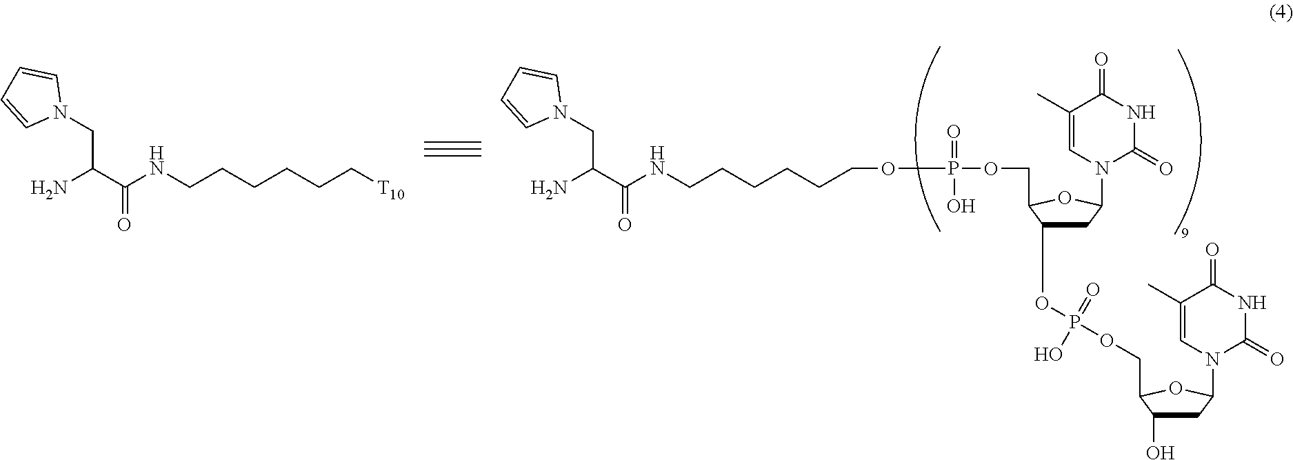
NC(C(NCCCCCCOP(OCC1C(OP(OCC2C(O)CC(N3C(=O)NC(=O)C(C)=C3)O2)(=O)O)CC(N2C(=O)NC(=O)C(C)=C2)O1)(=O)O)=O)CN1C=CC=C1.NC(C(NCCCCCC[T10])=O)CN1C=CC=C1
